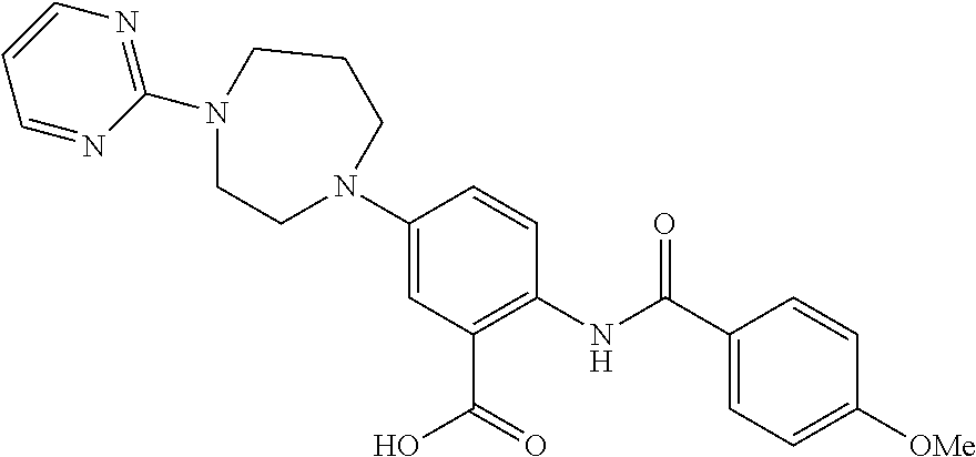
C1N(C2=CC(C(=O)O)=C(NC(C3=CC=C([OMe])C=C3)=O)C=C2)CCCN(C2=NC=CC=N2)C1
